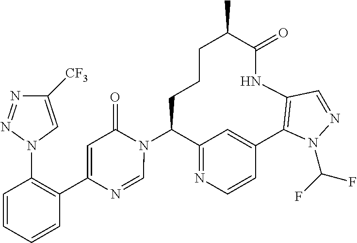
C12=NC=CC(=C1)C1=C(NC(=O)C(C)CCCC2N2C(=O)C=C(C3=C(N4C=C([CF3])N=N4)C=CC=C3)N=C2)C=NN1C(F)F
